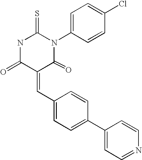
N1C(=O)C(=CC2=CC=C(C3=CC=NC=C3)C=C2)C(=O)N(C2=CC=C(Cl)C=C2)C1=S
